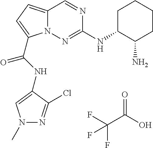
O=C(O)C(F)(F)F.N1=CC2=CC=C(C(NC3=CN(C)N=C3Cl)=O)N2N=C1NC1C(N)CCCC1
